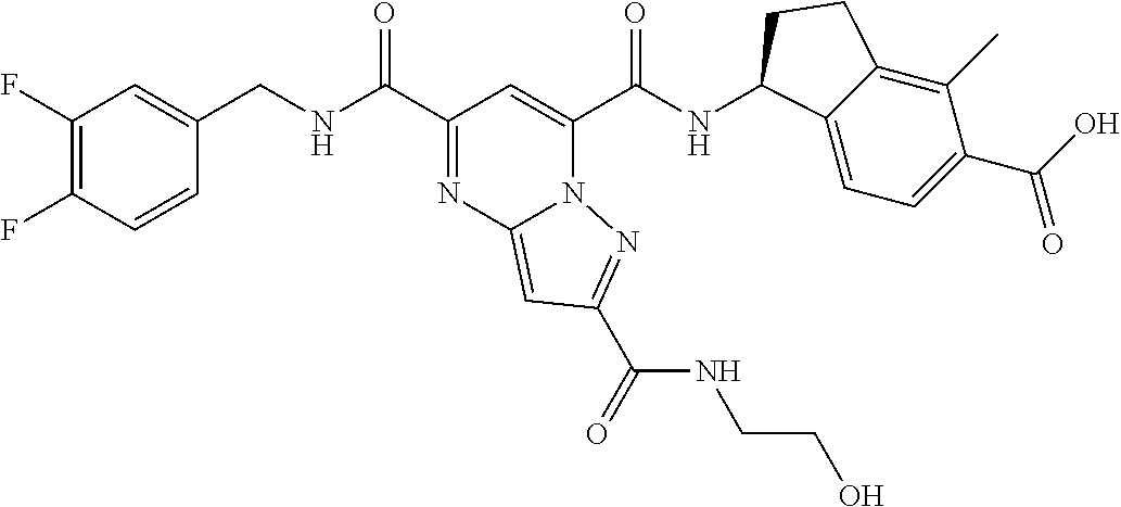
C1(F)=C(F)C=CC(CNC(C2=NC3=CC(C(=O)NCCO)=NN3C(C(NC3C4=CC=C(C(O)=O)C(C)=C4CC3)=O)=C2)=O)=C1
